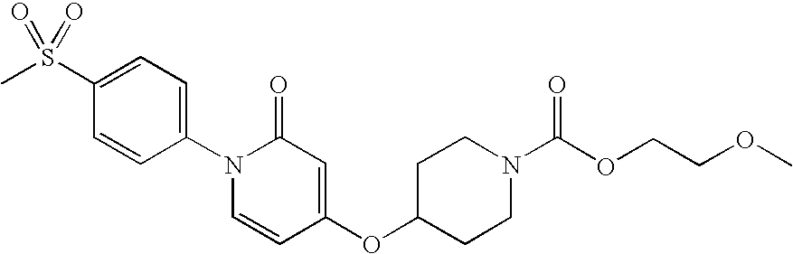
C1=C(S(C)(=O)=O)C=CC(N2C=CC(OC3CCN(C(OCCOC)=O)CC3)=CC2=O)=C1
